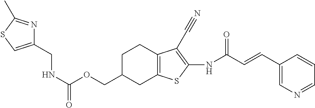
N(C(OCC1CC2=C(CC1)C(C#N)=C(NC(C=CC1=CN=CC=C1)=O)S2)=O)CC1=CSC(C)=N1
